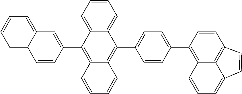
C12=CC=CC=C1C(C1=CC=C(C3=C4C5=C(C=C3)C=CC5=CC=C4)C=C1)=C1C(=C2C2=CC3=CC=CC=C3C=C2)C=CC=C1
